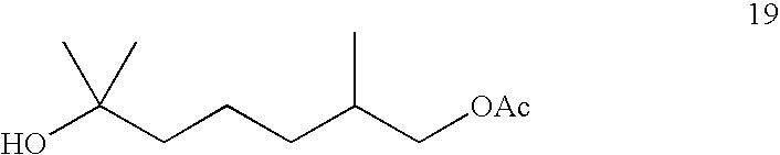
[OAc]CC(CCCC(O)(C)C)C
